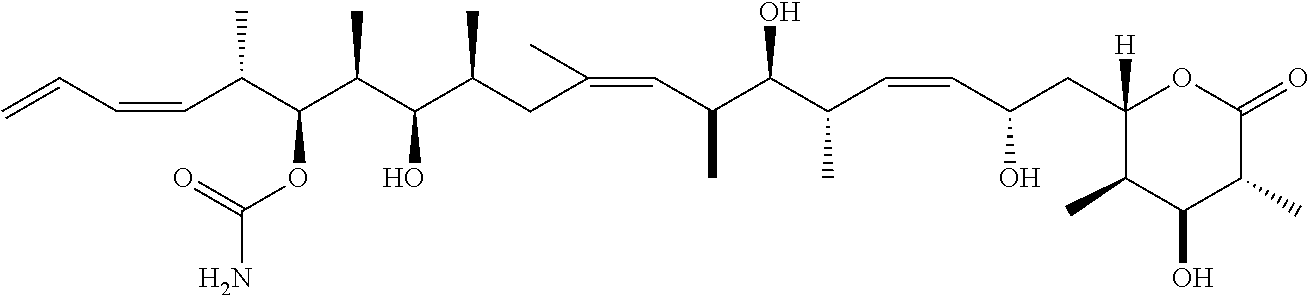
C=CC=CC(C(C(C(C(CC(=CC(C(C(C=CC(CC1([H])C(C)C(O)C(C)C(=O)O1)O)C)O)C)C)C)O)C)OC(=O)N)C
